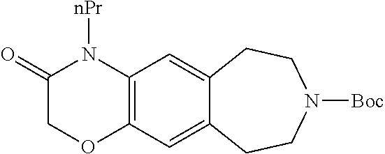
[nPr]N1C(=O)COC2=C1C=C1C(=C2)CCN([Boc])CC1
